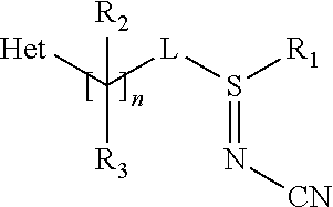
[Het]C([L]S([R1])=N[CN])([R2])[R3]
